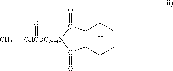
C12C(CCCC1)C(=O)[CHCOC2H4N](=C)(=O)C2=O.[H]
